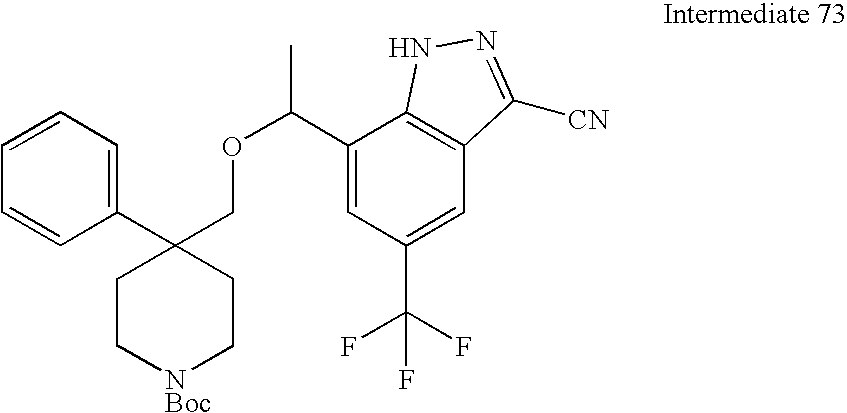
C1(C(OCC2(C3=CC=CC=C3)CC[NBoc]CC2)C)=CC(C(F)(F)F)=CC2=C1NN=C2[CN]
